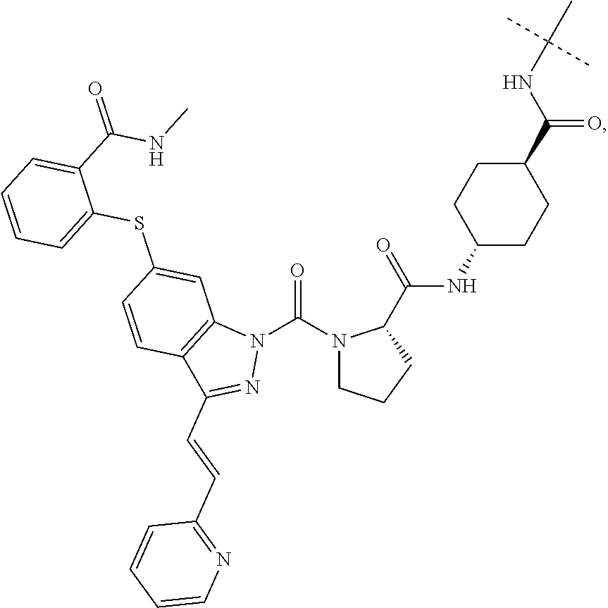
O=C(N1CCCC1C(NC1CCC(C(NC(C)(C)C)=O)CC1)=O)N1C2=C(C(C=CC3=NC=CC=C3)=N1)C=CC(SC1=CC=CC=C1C(=O)NC)=C2
